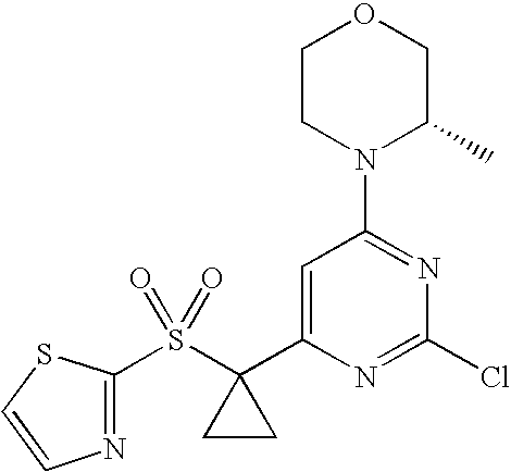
C1CN(C2=NC(Cl)=NC(C3(S(=O)(=O)C4=NC=CS4)CC3)=C2)C(C)CO1
